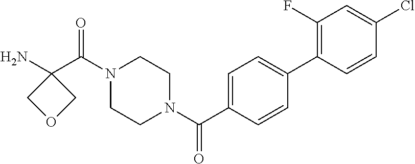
NC1(C(N2CCN(C(=O)C3=CC=C(C4=C(F)C=C(Cl)C=C4)C=C3)CC2)=O)COC1
